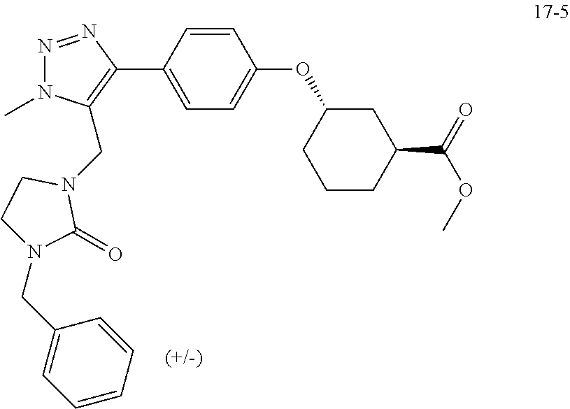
N1=NC(C2=CC=C(OC3CCCC(C(=O)OC)C3)C=C2)=C(CN2CCN(CC3=CC=CC=C3)C2=O)N1C
